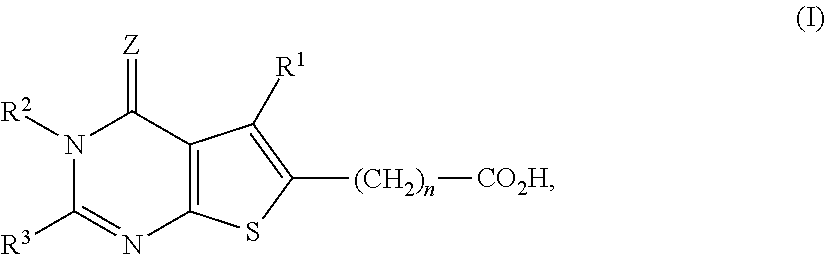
[R3]C1=NC2=C(C(=[Z])N1[R2])C([R1])=C([(CH2)n][CO2H])S2
